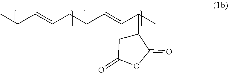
CCC=CCCC=CC(C)C1CC(=O)OC1=O
